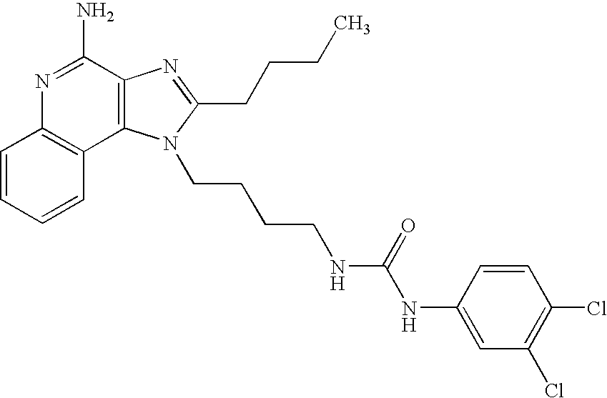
C1=CC=CC2=C1N=C(N)C1=C2N(CCCCNC(NC2=CC(Cl)=C(Cl)C=C2)=O)C(CCCC)=N1
